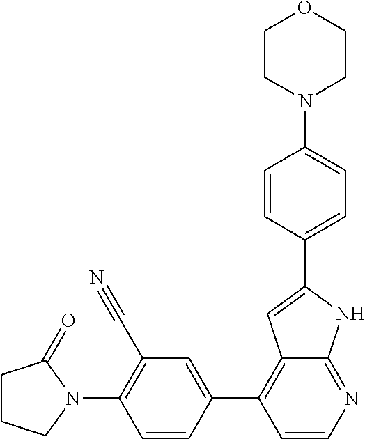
C1=CC(C2=C3C(=NC=C2)NC(C2=CC=C(N4CCOCC4)C=C2)=C3)=CC(C#N)=C1N1C(=O)CCC1
